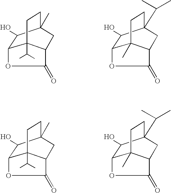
C12C(O)C3(C)CCC1(C(C)C)C(C3)C(=O)O2.C12C(O)C3(C(C)C)CCC1(C)C(C3)C(=O)O2.C12C(O)C3(C)CCC1(C(C)C)C(C3)C(=O)O2.C12C(O)C3(C(C)C)CCC1(C)C(C3)C(=O)O2
